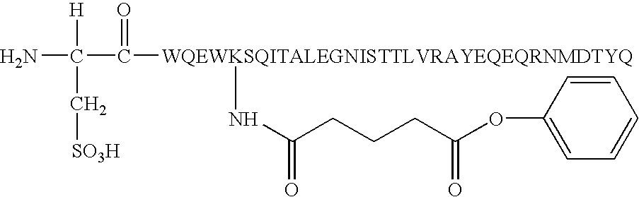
[WQEWKSQITALEGNISTTLVRAYEQEQRNMDTYQ](C(C(N)([H])C[SO3H])=O)NC(CCCC(OC1=CC=CC=C1)=O)=O
